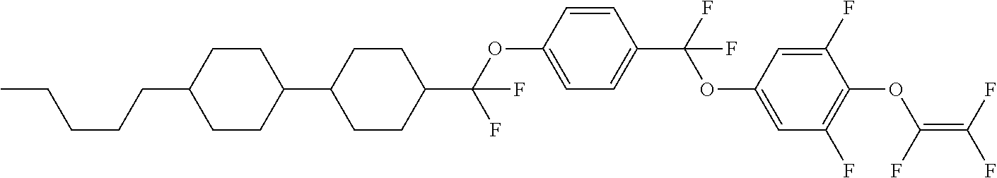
O(C1=CC=C(C(F)(OC2=CC(F)=C(OC(=C(F)F)F)C(F)=C2)F)C=C1)C(C1CCC(C2CCC(CCCCC)CC2)CC1)(F)F
